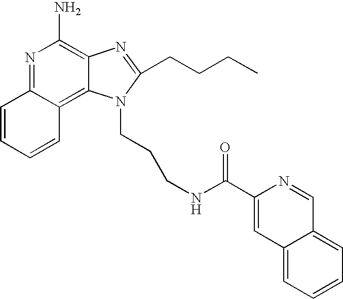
N1=C2C(=C3C(=C1N)N=C(CCCC)N3CCCNC(C1=CC3=CC=CC=C3C=N1)=O)C=CC=C2
